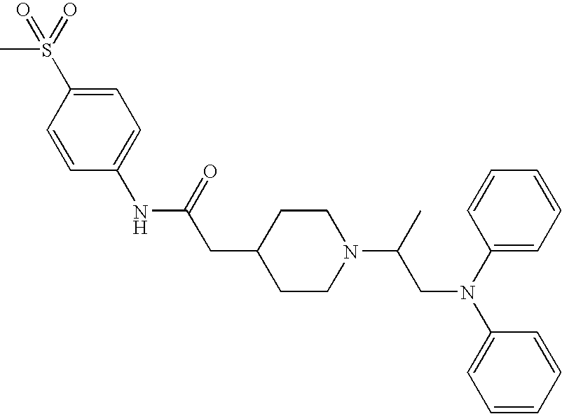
C1(NC(CC2CCN(C(C)CN(C3=CC=CC=C3)C3=CC=CC=C3)CC2)=O)=CC=C(S(=O)(C)=O)C=C1
